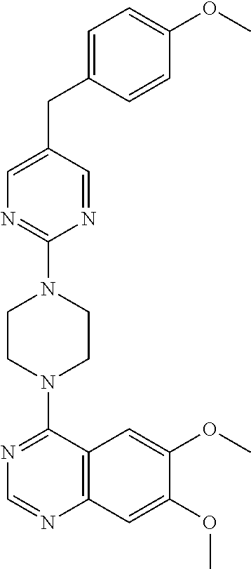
C1=C(CC2=CN=C(N3CCN(C4=NC=NC5=C4C=C(OC)C(OC)=C5)CC3)N=C2)C=CC(OC)=C1
